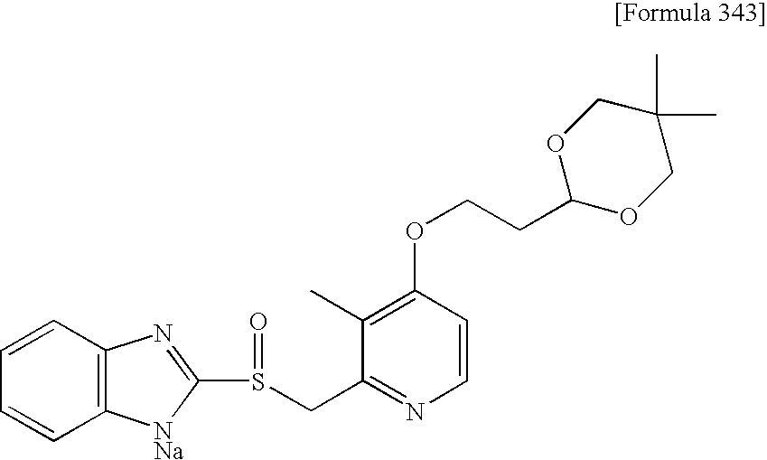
C1(C)=C(OCCC2OCC(C)(C)CO2)C=CN=C1CS(C1=NC2=C(C=CC=C2)[NNa]1)=O
